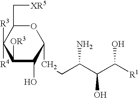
O1C(C[XR5])C([R3])([R4])C([OR3])C(O)C1CCC(C(C([R1])O)O)N
